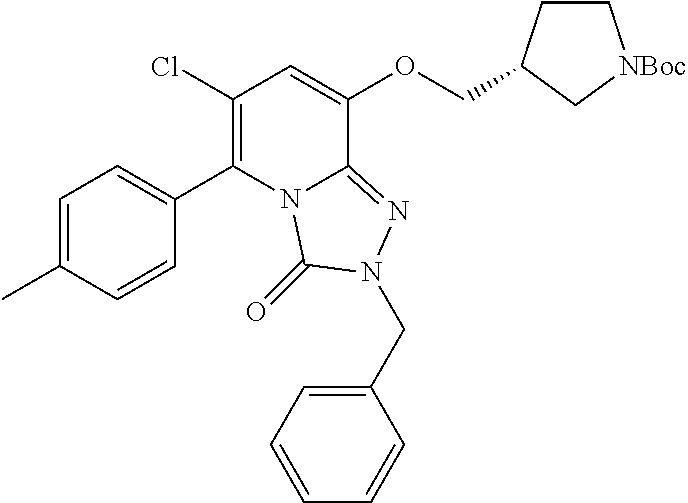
ClC1=C(C2=CC=C(C)C=C2)N2C(=NN(CC3=CC=CC=C3)C2=O)C(OCC2CC[NBoc]C2)=C1
